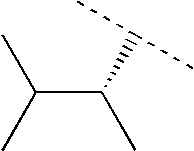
CC(C(C)C(C)C)C
